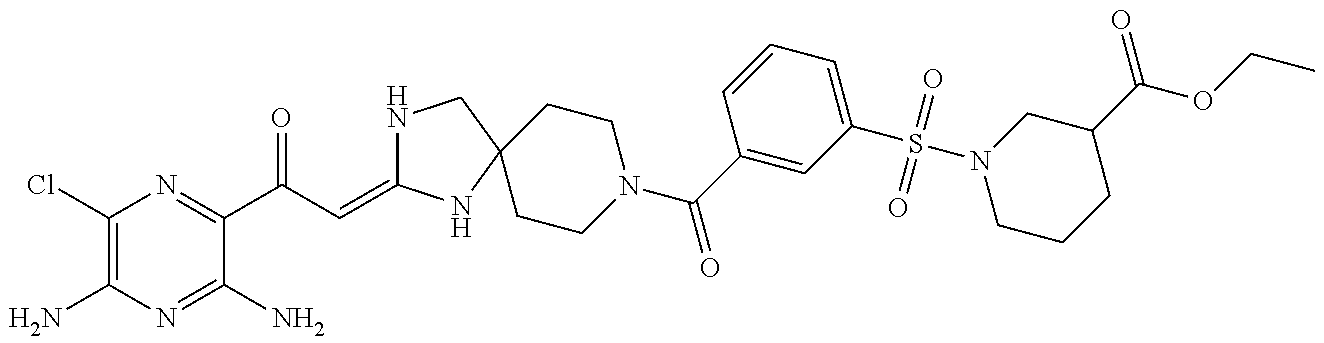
C1(Cl)=C(N)N=C(N)C(C(C=C2NCC3(N2)CCN(C(=O)C2=CC(S(=O)(=O)N4CCCC(C(=O)OCC)C4)=CC=C2)CC3)=O)=N1
